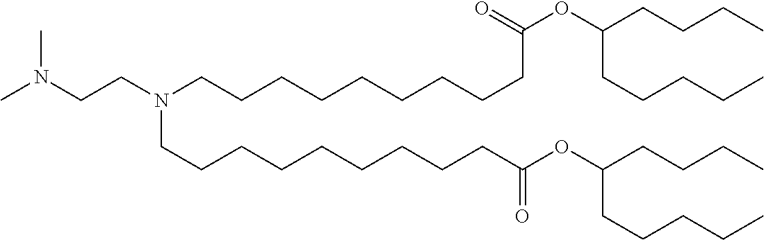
CN(CCN(CCCCCCCCCC(OC(CCCCC)CCCC)=O)CCCCCCCCCC(=O)OC(CCCCC)CCCC)C
